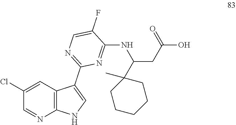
C1(Cl)=CC2=C(N=C1)NC=C2C1=NC=C(F)C(NC(CC(O)=O)C2(C)CCCCC2)=N1
